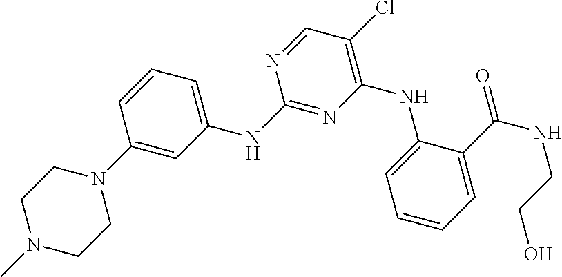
C1N(C2=CC(NC3=NC(NC4=CC=CC=C4C(=O)NCCO)=C(Cl)C=N3)=CC=C2)CCN(C)C1
